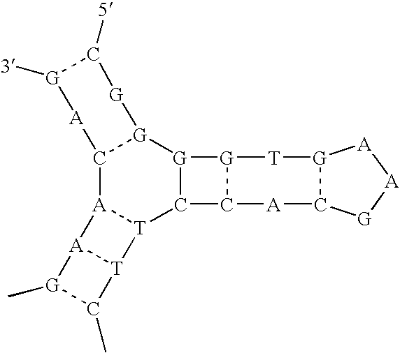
C12[A]3[T](C4[G]([G]1[G]C([5])[G]([3])[A]2)[G]1C4[A]C2[G]([T]1)[A][A][G]2)[T]1[A]3[G](C)C1C
